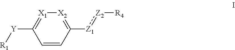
[X2]1=C([Z1]:[Z2][R4])C=CC([Y][R1])=[X1]1
